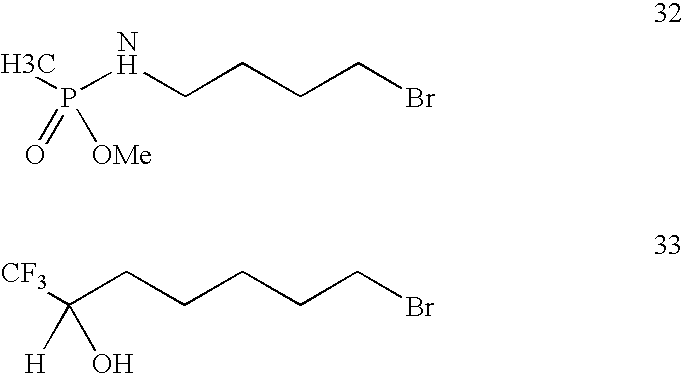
P(NCCCCBr)(C)(=O)[OMe].[CF3]C(CCCCCBr)([H])O
